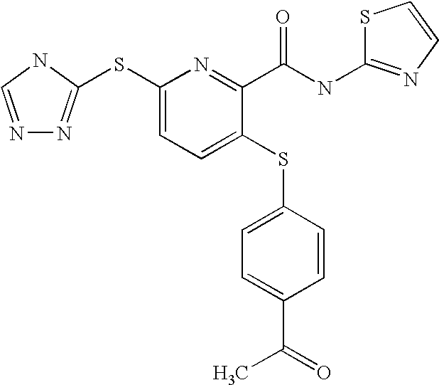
C1(SC2=NN=CN2)=CC=C(SC2=CC=C(C(C)=O)C=C2)C(C(NC2=NC=CS2)=O)=N1
